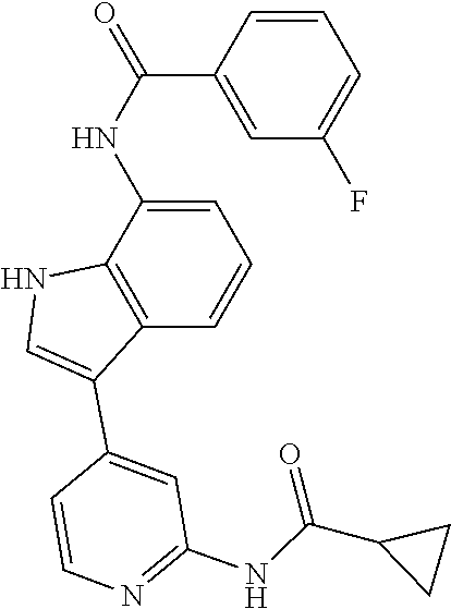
N(C(C1CC1)=O)C1=NC=CC(C2=CNC3=C2C=CC=C3NC(=O)C2=CC(F)=CC=C2)=C1
